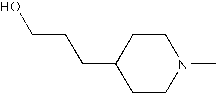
C1CN(C)CCC1CCCO
